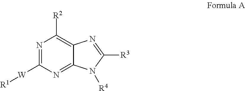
N1=C([W][R1])N=C2C(=C1[R2])N=C([R3])N2[R4]
